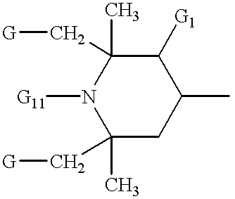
[G11]N1C(C)(C[G])C([G1])C(C)CC1(C[G])C
